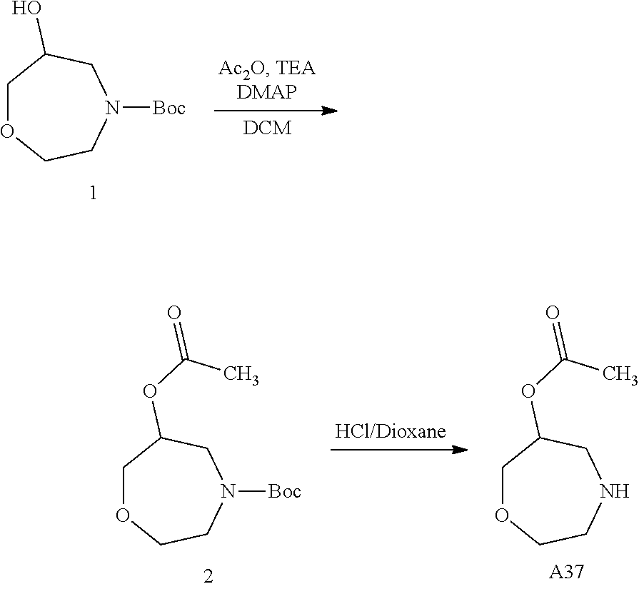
C1OCCN([Boc])CC1O.C1OCCN([Boc])CC1OC(=O)C.C1OCCNCC1OC(=O)C.[A37]
